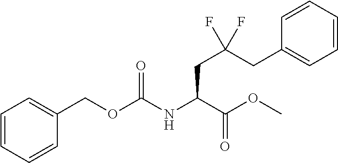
O(C(NC(C(OC)=O)CC(CC1=CC=CC=C1)(F)F)=O)CC1=CC=CC=C1
